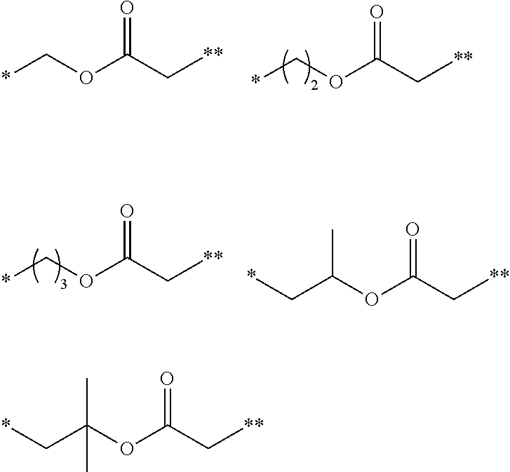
*CC(OC(C[**])=O)(C)C.*COC(C[**])=O.*COC(C[**])=O.*COC(C[**])=O.*CC(OC(C[**])=O)C
